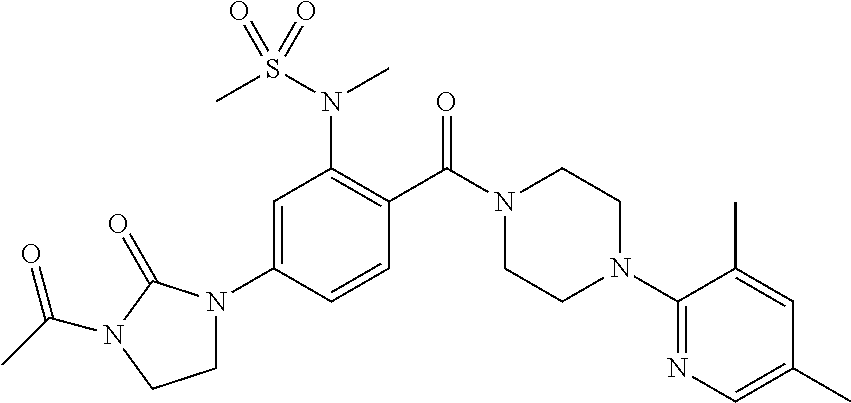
C1=C(N2CCN(C(C)=O)C2=O)C=CC(C(N2CCN(C3=NC=C(C)C=C3C)CC2)=O)=C1N(S(C)(=O)=O)C
